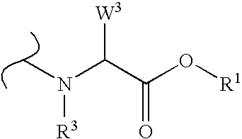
C(C(O[R1])=O)([W3])N([R3])C
